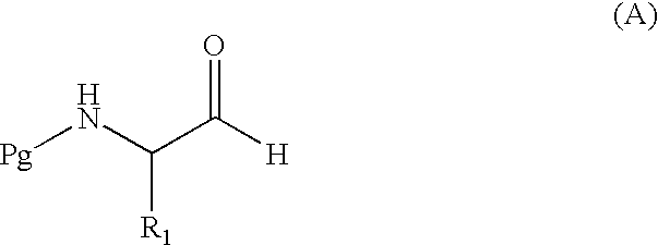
[Pg]NC(C([H])=O)[R1]
